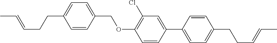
C1=CC(COC2=C(Cl)C=C(C3=CC=C(CCC=CC)C=C3)C=C2)=CC=C1CCC=CC
